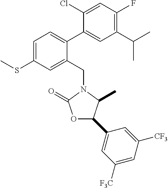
C1=C(SC)C=C(CN2C(=O)OC(C3=CC([F3C])=CC([CF3])=C3)C2C)C(C2=CC(C(C)C)=C(F)C=C2Cl)=C1
